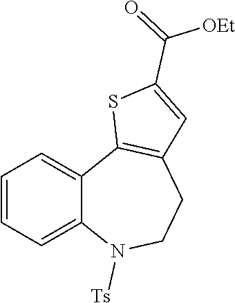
C1=CC=C2C(=C1)C1=C(CCN2[Ts])C=C(C(=O)[OEt])S1
